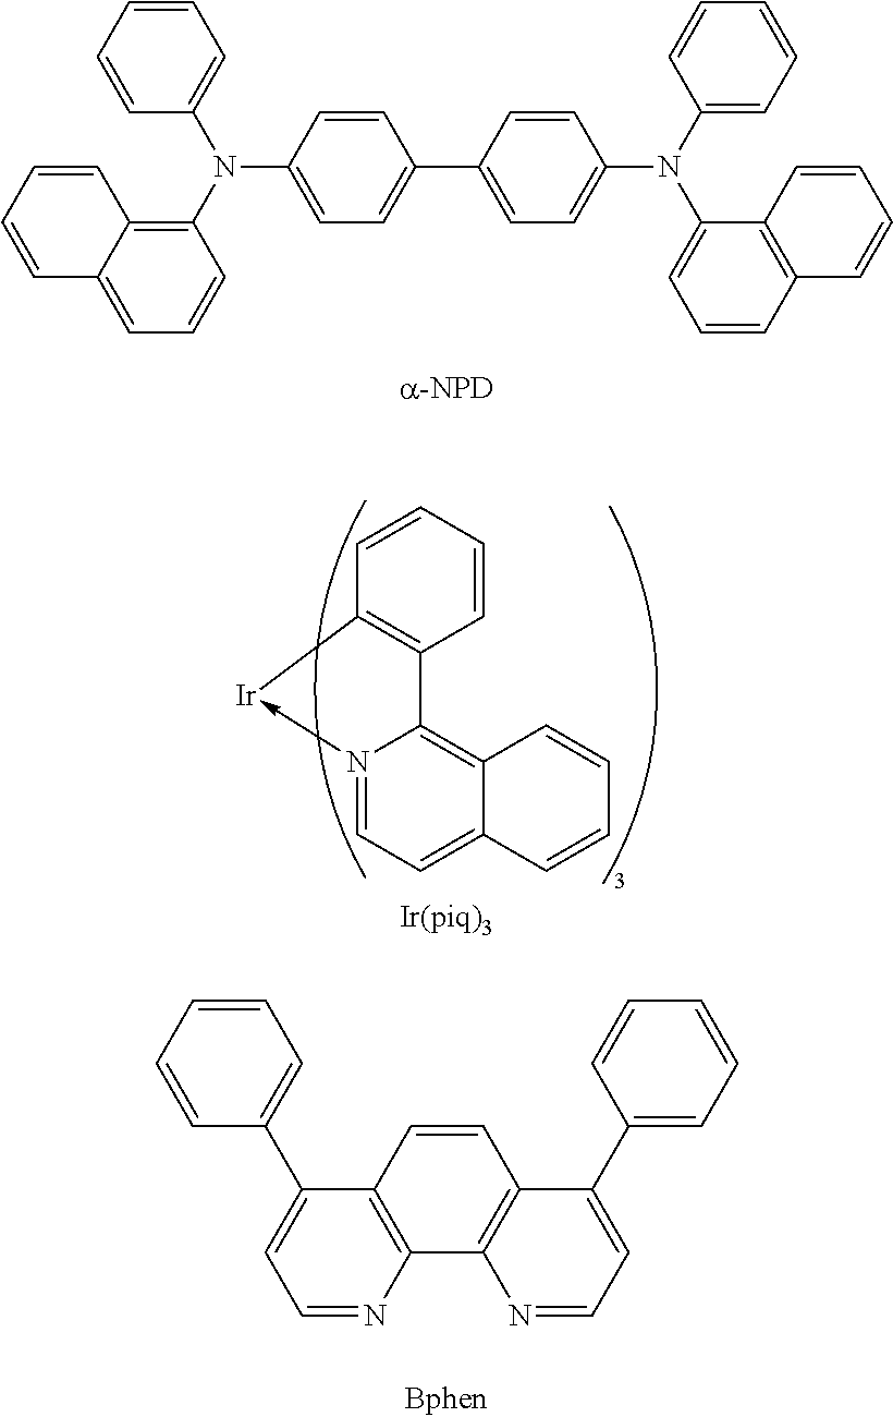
C1=CC=CC=C1N(C1=CC=C(C2=CC=C(N(C3=CC=CC4=C3C=CC=C4)C3=CC=CC=C3)C=C2)C=C1)C1=C2C(=CC=C1)C=CC=C2.C1=CC=CC2=C1C1=C3C(=CC=N1->[Ir]2)C=CC=C3.C1=NC2=C(C(C3=CC=CC=C3)=C1)C=CC1=C2N=CC=C1C1=CC=CC=C1
